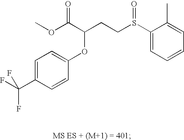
C1=C(C(F)(F)F)C=CC(OC(C(=O)OC)CCS(=O)C2=CC=CC=C2C)=C1
